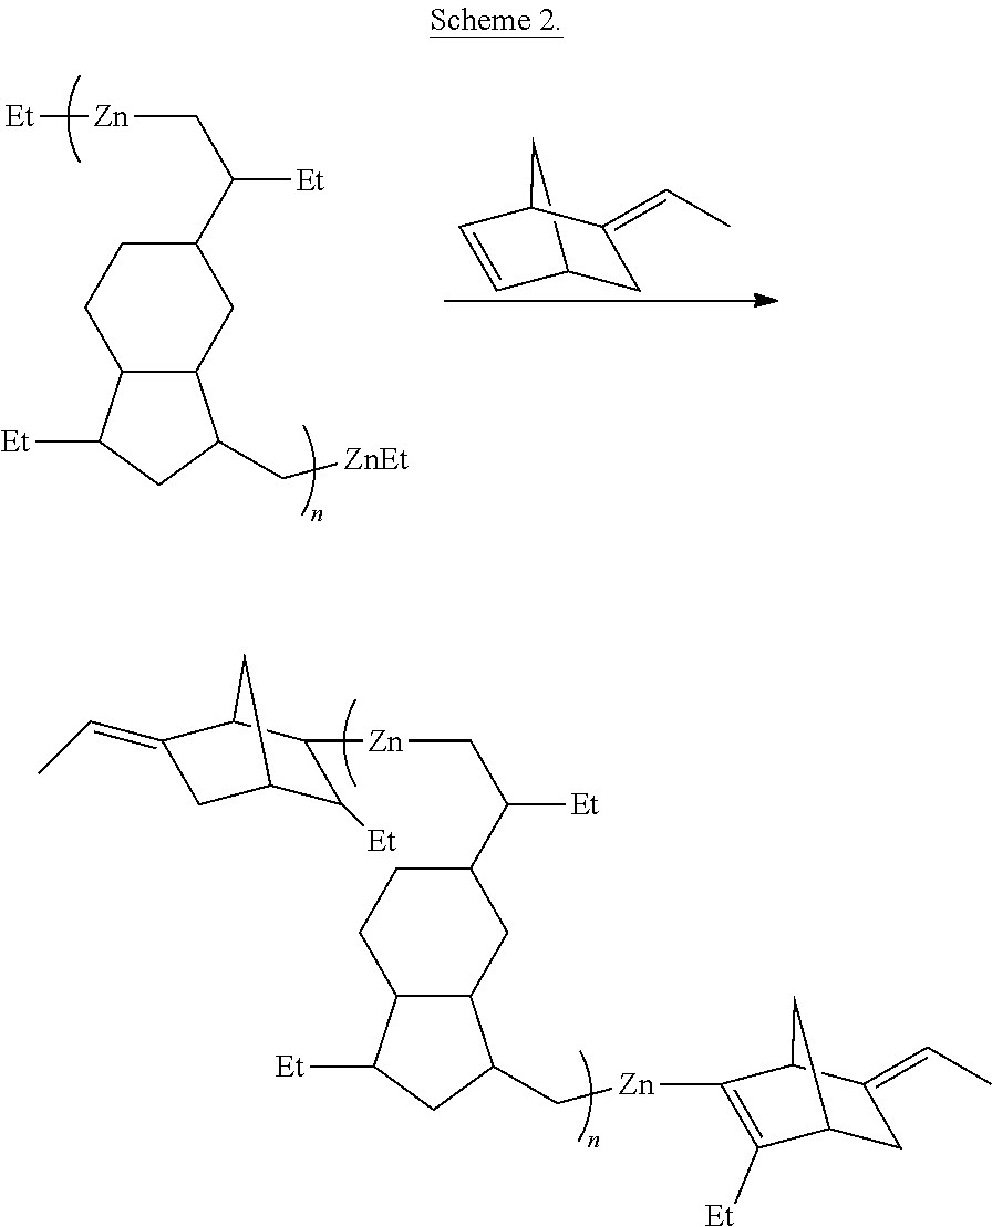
C1C2C(CC(C([Et])C[Zn][Et])C1)C(C[ZnEt])CC2[Et].C1C2C=CC(C2)C1=CC.C1(=CC)C2C([Zn]CC3C4C(CCC(C([Et])C[Zn]C5C([Et])C6CC(=CC)C5C6)C4)C([Et])C3)=C([Et])C(C1)C2
